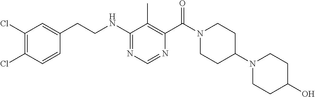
C1(Cl)=C(Cl)C=CC(CCNC2=NC=NC(C(N3CCC(N4CCC(O)CC4)CC3)=O)=C2C)=C1
